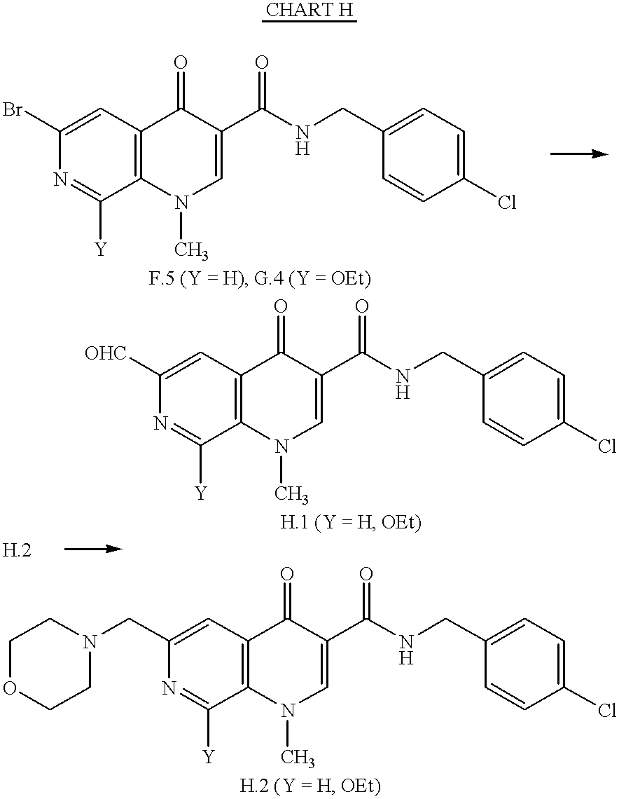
C1(Br)=CC2=C(C([Y])=N1)N(C)C=C(C(NCC1=CC=C(Cl)C=C1)=O)C2=O.C1([OHC])=CC2=C(C([Y])=N1)N(C)C=C(C(NCC1=CC=C(Cl)C=C1)=O)C2=O.[H.2].C1(CN2CCOCC2)=CC2=C(C([Y])=N1)N(C)C=C(C(NCC1=CC=C(Cl)C=C1)=O)C2=O
